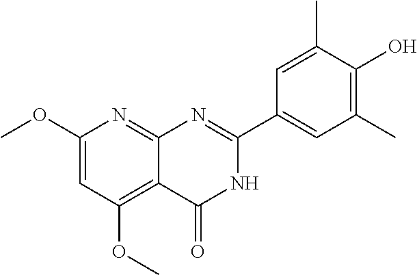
C1(OC)=CC(OC)=C2C(=N1)N=C(C1=CC(C)=C(O)C(C)=C1)NC2=O
